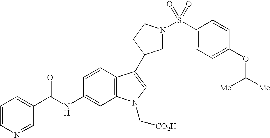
C1N(S(C2=CC=C(OC([Me])[Me])C=C2)(=O)=O)CCC1C1=CN(C[CO2H])C2=C1C=CC(NC(C1=CC=CN=C1)=O)=C2
